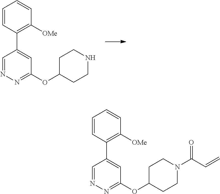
C1=NN=C(OC2CCNCC2)C=C1C1=C([OMe])C=CC=C1.C1=NN=C(OC2CCN(C(C=C)=O)CC2)C=C1C1=C([OMe])C=CC=C1
